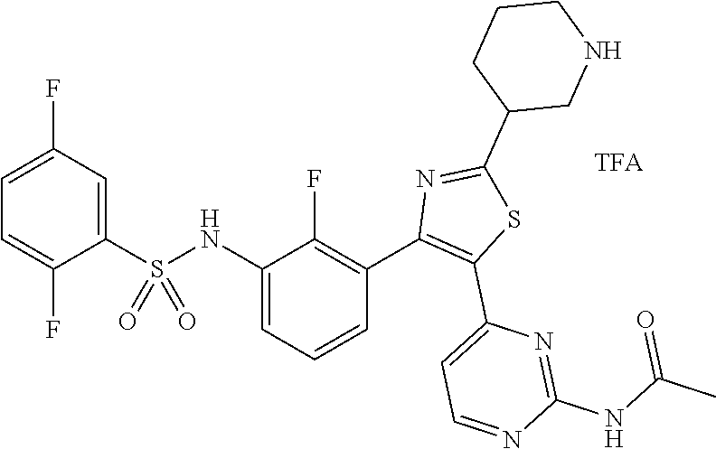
C1=C(F)C(S(NC2=CC=CC(C3=C(C4=CC=NC(NC(C)=O)=N4)SC(C4CNCCC4)=N3)=C2F)(=O)=O)=CC(F)=C1
